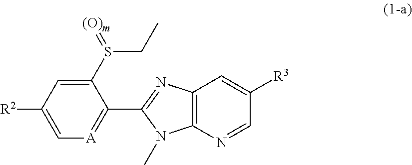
C12=C(N=CC([R3])=C1)N(C)C(C1=[A]C=C([R2])C=C1S(=[(O)m])CC)=N2
